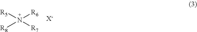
[R5]N([R8])([R6])[R7].[X-]
